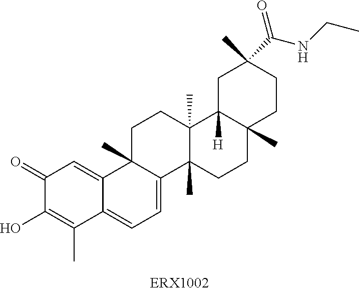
C1(=O)C(O)=C(C)C2=CC=C3C(C)(C2=C1)CCC1(C)C3(C)CCC2(C)C1([H])CC(C)(C(NCC)=O)CC2
